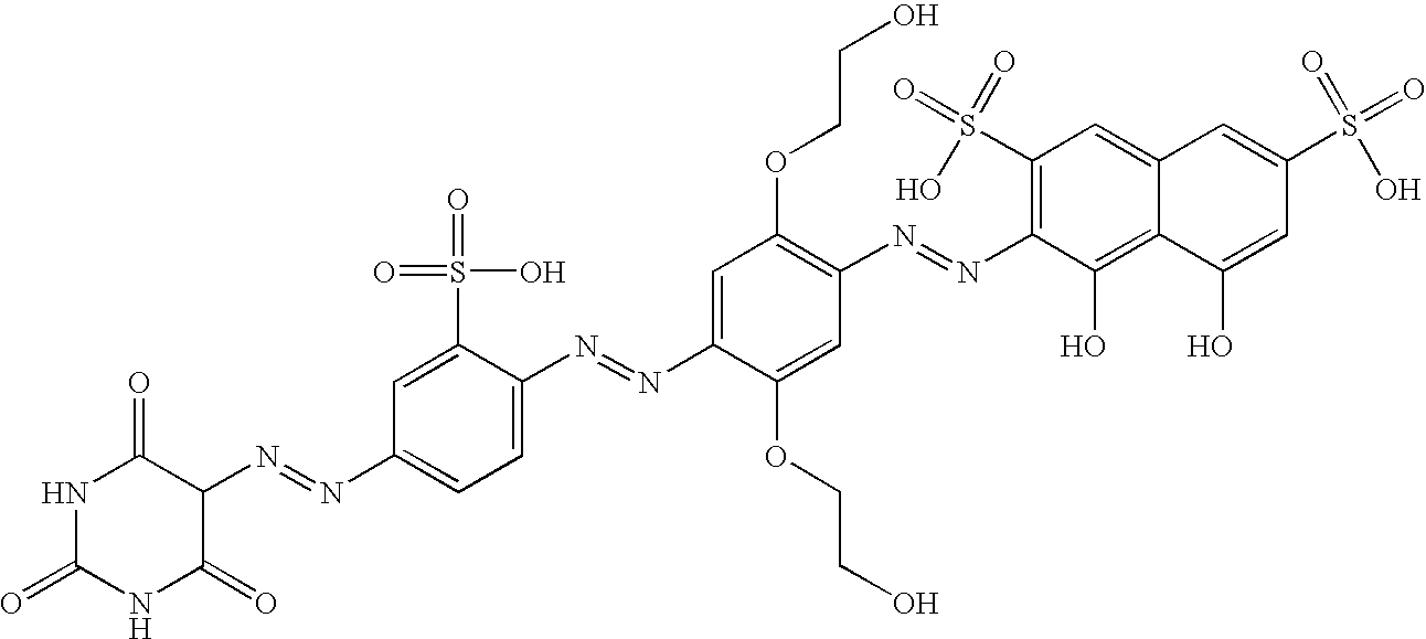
N1C(=O)NC(=O)C(N=NC2=CC=C(N=NC3=CC(OCCO)=C(N=NC4=C(S(=O)(O)=O)C=C5C(=C4O)C(O)=CC(S(=O)(O)=O)=C5)C=C3OCCO)C(S(=O)(O)=O)=C2)C1=O
